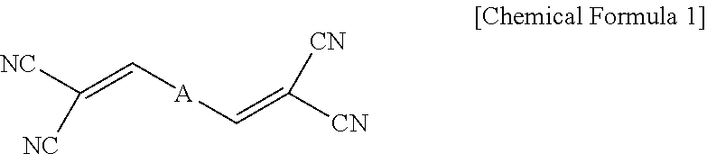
[NC]C(=C[A]C=C([CN])[CN])[NC]
